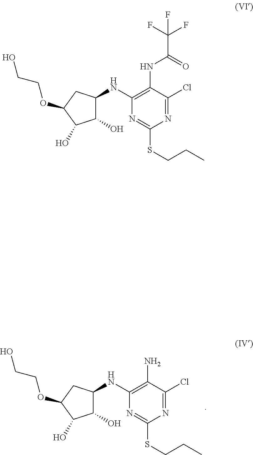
C1(O)C(NC2=C(N)C(Cl)=NC(SCCC)=N2)CC(OCCO)C1O.C1(O)C(NC2=C(NC(C(F)(F)F)=O)C(Cl)=NC(SCCC)=N2)CC(OCCO)C1O
